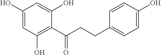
C1(O)=CC(O)=C(C(CCC2=CC=C(O)C=C2)=O)C(O)=C1
